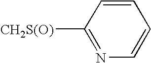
C1=CC([CH2S(O)])=NC=C1
